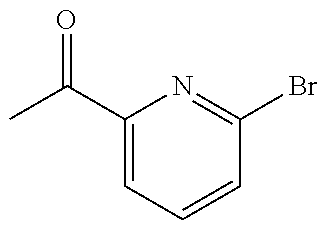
CC(C1=CC=CC(Br)=N1)=O
